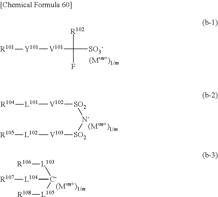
[V101](C([R102])(F)[SO3-])[Y101][R101].[V102]([SO2][N-][SO2][V103][L102][R105])[L101][R104].[R106][L103][C-]([L105][R108])[L104][R107]
